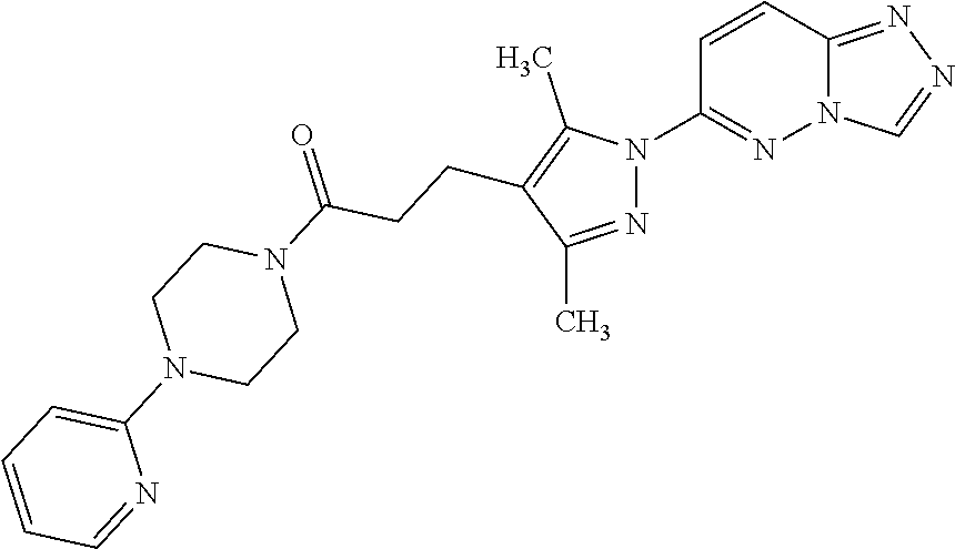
C12=NN=CN1N=C(N1N=C(C)C(CCC(N3CCN(C4=CC=CC=N4)CC3)=O)=C1C)C=C2
